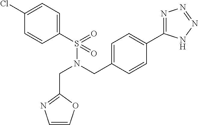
C1(S(N(CC2=CC=C(C3=NN=NN3)C=C2)CC2=NC=CO2)(=O)=O)=CC=C(Cl)C=C1
